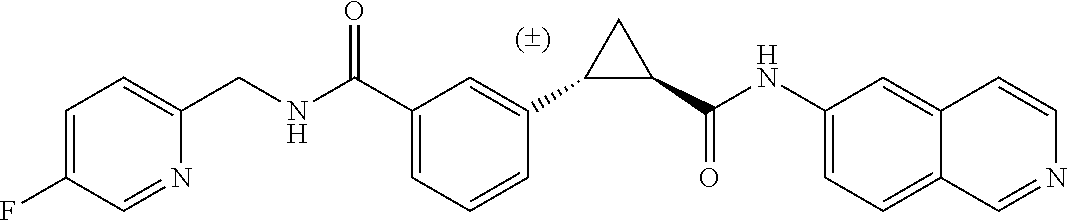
C1(C(NC2=CC=C3C(=C2)C=CN=C3)=O)CC1C1=CC(C(NCC2=CC=C(F)C=N2)=O)=CC=C1
